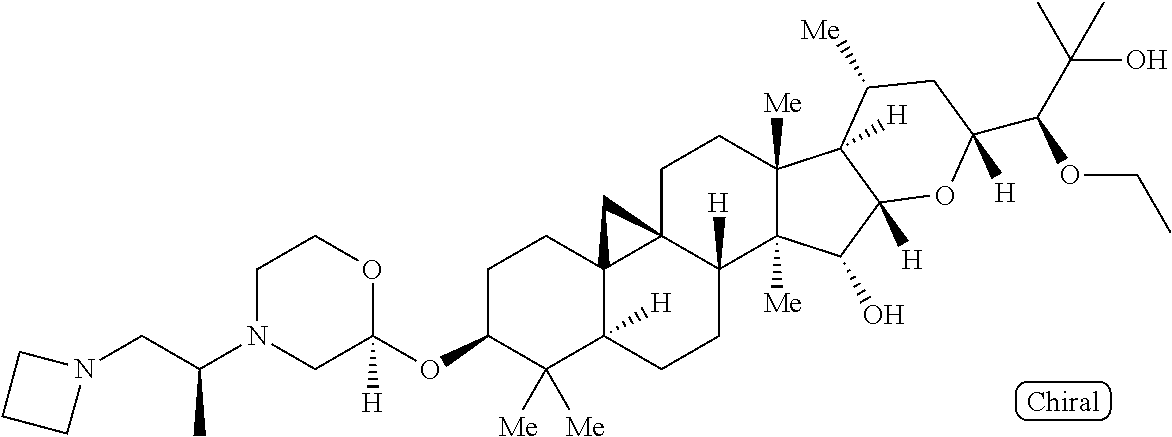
C1C(OC2([H])OCCN(C(CN3CCC3)C)C2)C([Me])([Me])C2([H])C3(C1)C1(CCC4([Me])C([Me])(C(O)C5([H])C4([H])C([Me])CC(C(C(C)(C)O)OCC)([H])O5)C1([H])CC2)C3
